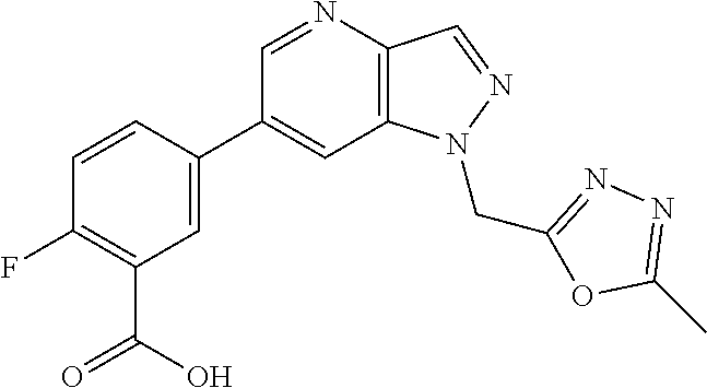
C1(C2=CC(C(O)=O)=C(F)C=C2)=CC2=C(C=NN2CC2=NN=C(C)O2)N=C1
